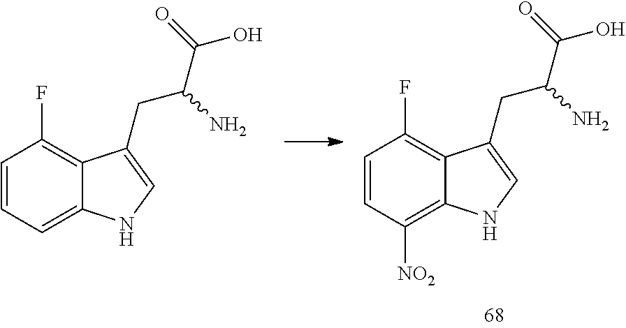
C1=CC([NO2])=C2C(=C1F)C(CC(C(O)=O)N)=CN2.C1=CC=C2C(=C1F)C(CC(C(O)=O)N)=CN2
